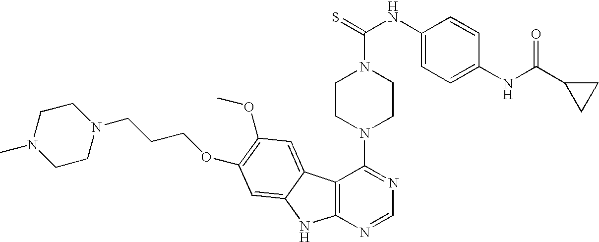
C12=C(N=CN=C1N1CCN(C(=S)NC3=CC=C(NC(C4CC4)=O)C=C3)CC1)NC1=CC(OCCCN3CCN(C)CC3)=C(OC)C=C21
